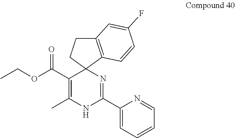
CCOC(C1=C(C)NC(C2=CC=CC=N2)=NC12C1=C(CC2)C=C(F)C=C1)=O
